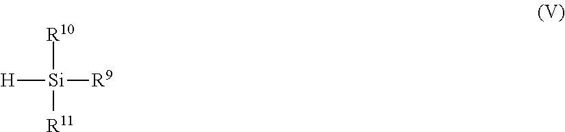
[R10][Si]([R11])([H])[R9]
